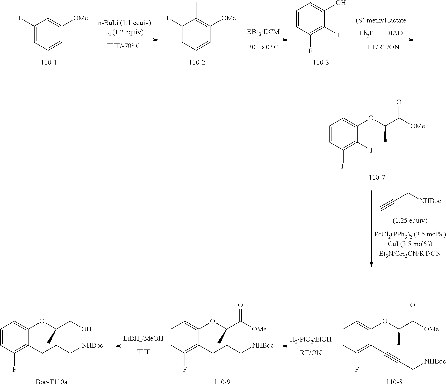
[Ph3P][DIAD].C1(F)=CC=CC([OMe])=C1.C1(F)=CC=CC([OMe])=C1C.C1=CC(F)=C(I)C(O)=C1.C1=CC(F)=C(CCC[NHBoc])C(OC(C([OMe])=O)C)=C1.C1=CC(F)=C(C#CC[NHBoc])C(OC(C([OMe])=O)C)=C1.[THF].C1=CC(F)=C(CCC[NHBoc])C(OC(CO)C)=C1.C1=CC(F)=C(I)C(OC(C([OMe])=O)C)=C1.C(C[NHBoc])#C
